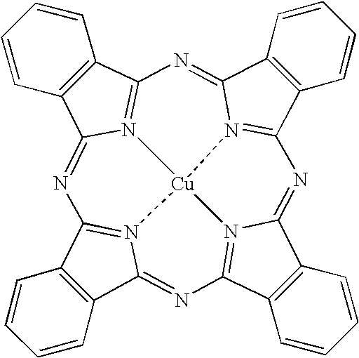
C12=C(C3=NC4=N5C(=NC6=N7C(=NC8=N9C(=NC1=N3[Cu]975)C1=C8C=CC=C1)C1=C6C=CC=C1)C1=C4C=CC=C1)C=CC=C2
